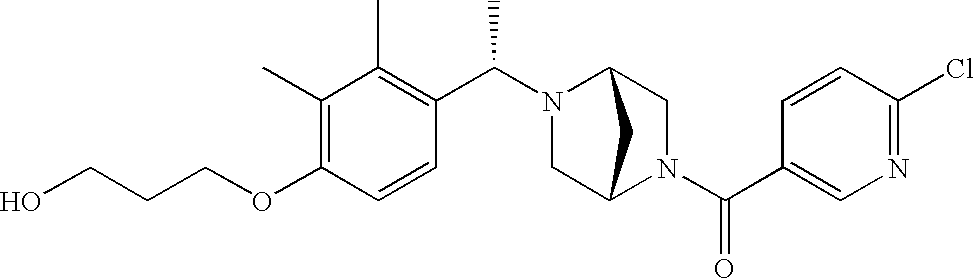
C(COC1=C(C)C(C)=C(C(N2C3CN(C(C4=CN=C(Cl)C=C4)=O)C(C2)C3)C)C=C1)CO
